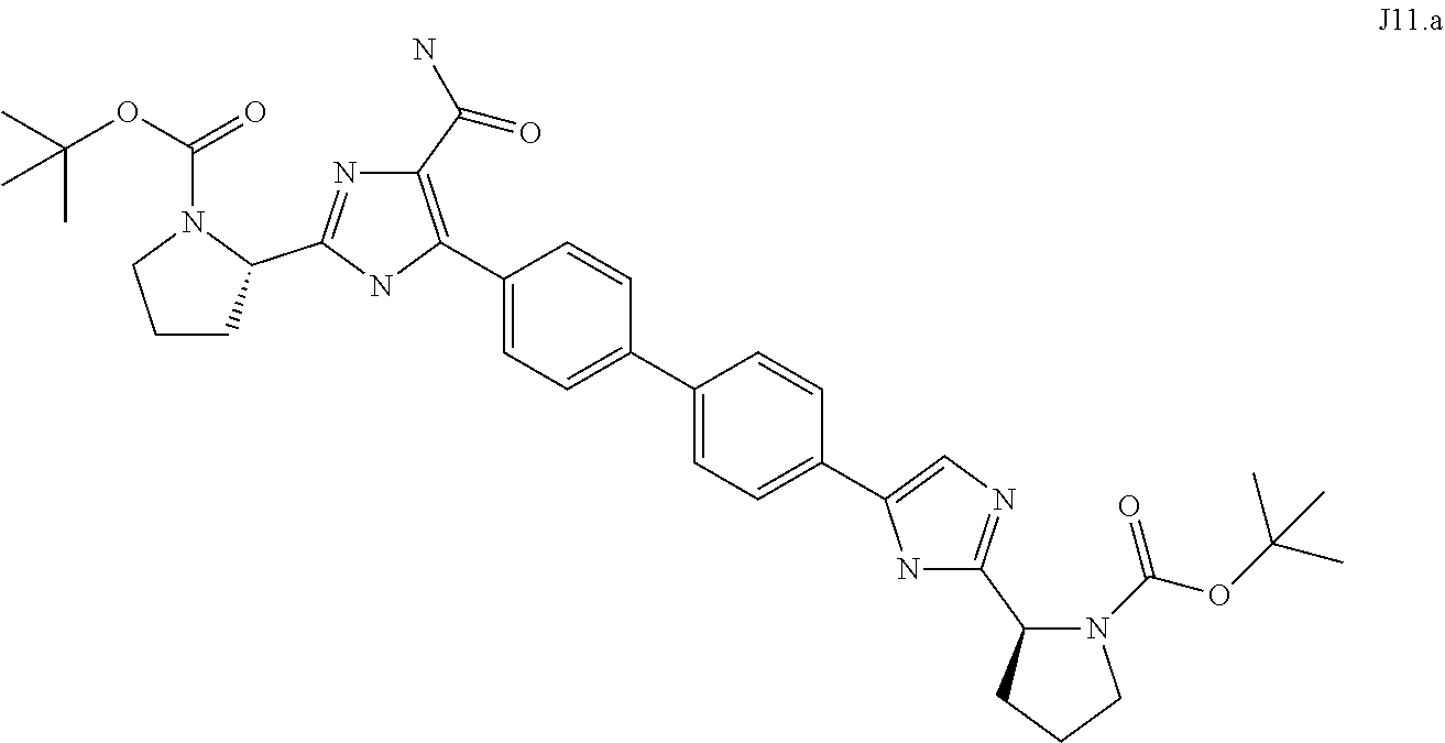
C1(C2=C(C(N)=O)N=C(C3CCCN3C(OC(C)(C)C)=O)N2)=CC=C(C2=CC=C(C3=CN=C(C4N(C(OC(C)(C)C)=O)CCC4)N3)C=C2)C=C1
